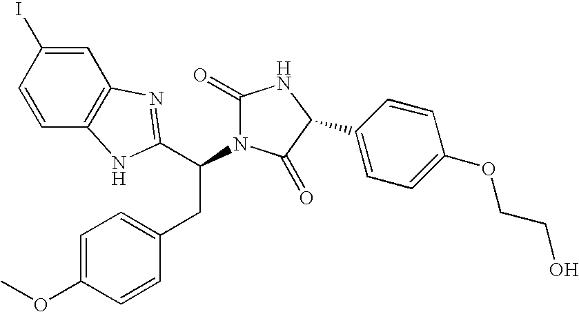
C1=C(I)C=CC2=C1N=C(C(CC1=CC=C(OC)C=C1)N1C(=O)NC(C3=CC=C(OCCO)C=C3)C1=O)N2
